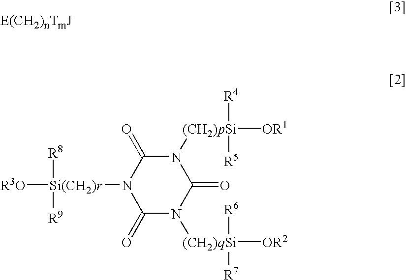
[R3O][Si(CH2)r]([R8])([R9])N1C(=O)N([(CH2)qSi]([OR2])([R6])[R7])C(=O)N([(CH2)pSi]([OR1])([R4])[R5])C1=O
